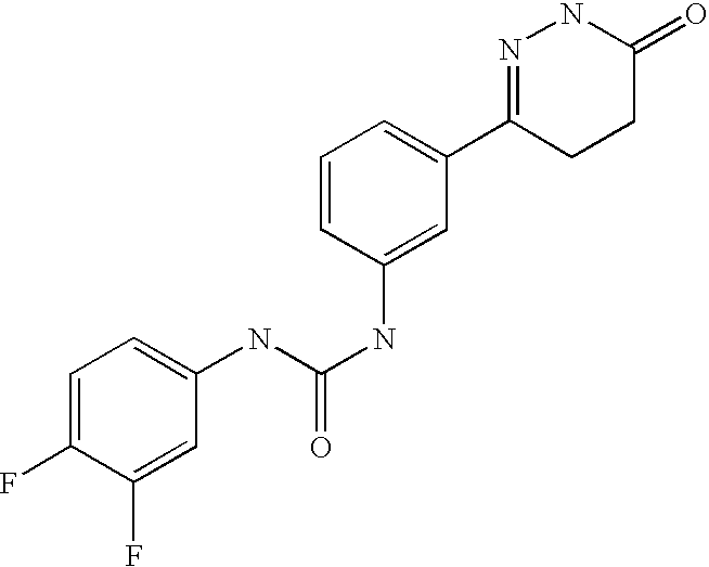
N(C(NC1=CC(C2=NNC(=O)CC2)=CC=C1)=O)C1=CC=C(F)C(F)=C1
